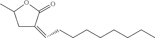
C1C(=CCCCCCCCC)C(=O)OC1C
